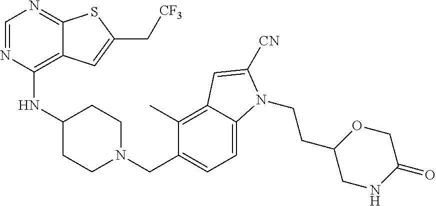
C1=NC(NC2CCN(CC3=CC=C4C(=C3C)C=C([CN])N4CCC3CNC(=O)CO3)CC2)=C2C(=N1)SC(C[CF3])=C2
